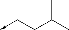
CC(C)CC->C
